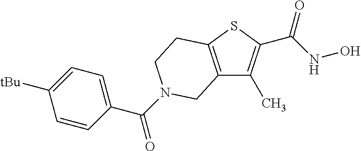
C12=C(SC(C(NO)=O)=C1C)CCN(C(=O)C1=CC=C([tBu])C=C1)C2
